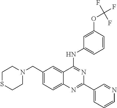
C1(CN2CCSCC2)=CC=C2C(=C1)C(NC1=CC=CC(OC(F)(F)F)=C1)=NC(C1=CC=CN=C1)=N2
